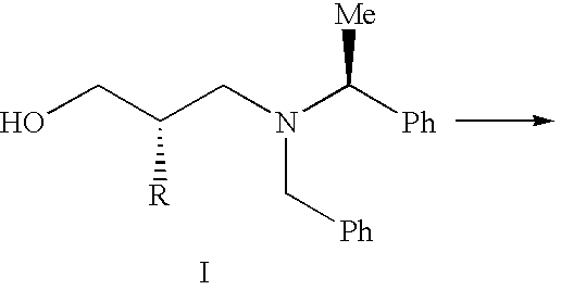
N(C([Ph])[Me])(C[Ph])CC(CO)[R].I
